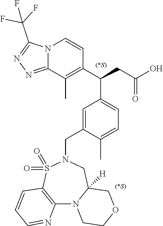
C1=C(CN2S(=O)(=O)C3=C(N4C([H])(C2)COCC4)N=CC=C3)C(C)=CC=C1C(C1=C(C)C2=NN=C(C(F)(F)F)N2C=C1)CC(O)=O
